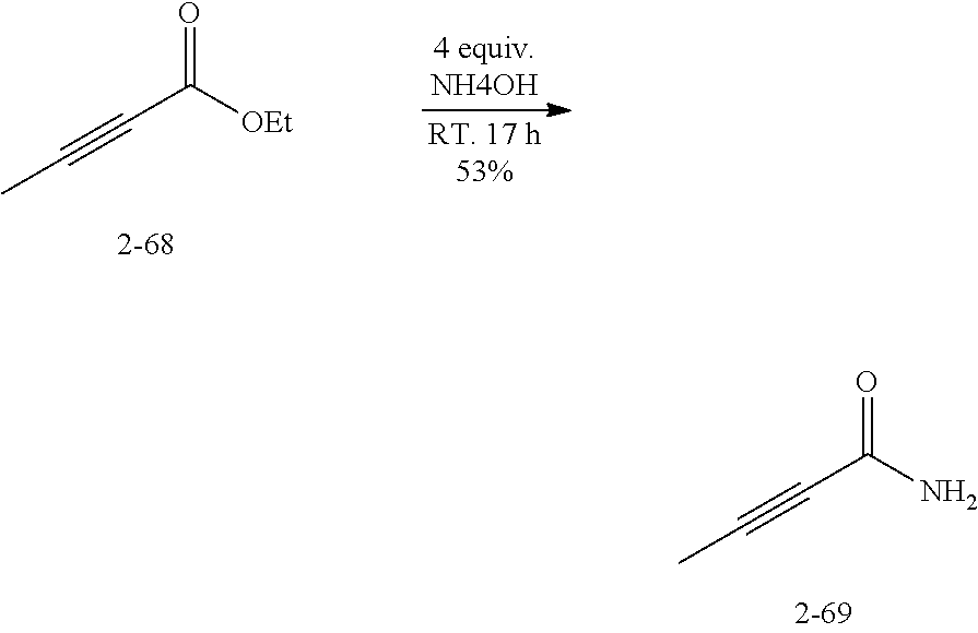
CC#CC(N)=O.CC#CC([OEt])=O
